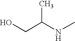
OCC(NC)C
